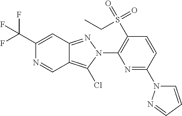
C1(C(F)(F)F)=CC2=NN(C3=C(S(=O)(=O)CC)C=CC(N4C=CC=N4)=N3)C(Cl)=C2C=N1
